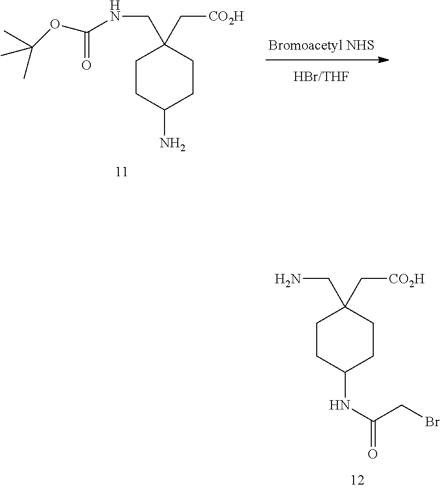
[Bromoacetyl NHS].C1CC(N)CCC1(C[CO2H])CNC(=O)OC(C)(C)C.C1CC(NC(CBr)=O)CCC1(C[CO2H])CN
